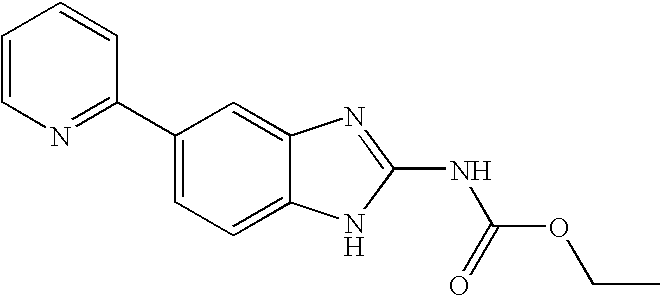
C1=CC=CC(C2=CC=C3C(=C2)N=C(NC(OCC)=O)N3)=N1
